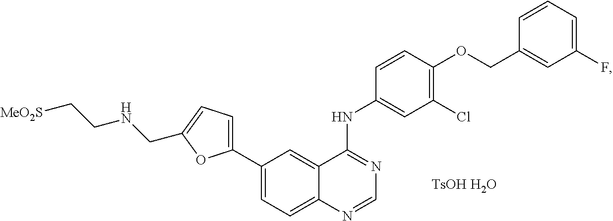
C1(C2=CC=C(CNCC[MeO2S])O2)=CC=C2C(=C1)C(NC1=CC(Cl)=C(OCC3=CC(F)=CC=C3)C=C1)=NC=N2.[TsOH H2O]
